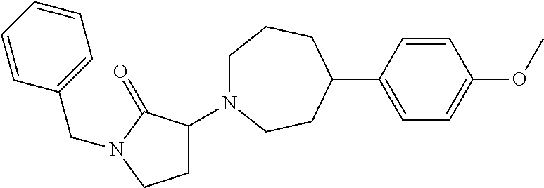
C1=CC(C2CCCN(C3CCN(CC4=CC=CC=C4)C3=O)CC2)=CC=C1OC
